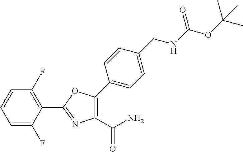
C1=C(F)C(C2=NC(C(N)=O)=C(C3=CC=C(CNC(OC(C)(C)C)=O)C=C3)O2)=C(F)C=C1
